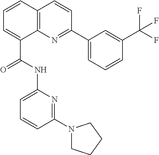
C1=CC2=C(C(C(NC3=CC=CC(N4CCCC4)=N3)=O)=C1)N=C(C1=CC=CC(C(F)(F)F)=C1)C=C2
